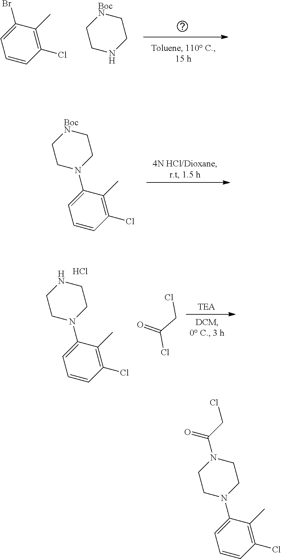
C1(Br)=CC=CC(Cl)=C1C.[BocN]1CCNCC1.[BocN]1CCN(C2=CC=CC(Cl)=C2C)CC1.N1CCN(C2=CC=CC(Cl)=C2C)CC1.Cl.O=C(CCl)Cl.N1(C(CCl)=O)CCN(C2=CC=CC(Cl)=C2C)CC1
